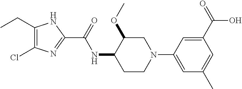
C1(CC)=C(Cl)N=C(C(=O)NC2CCN(C3=CC(C)=CC(C(=O)O)=C3)CC2OC)N1
